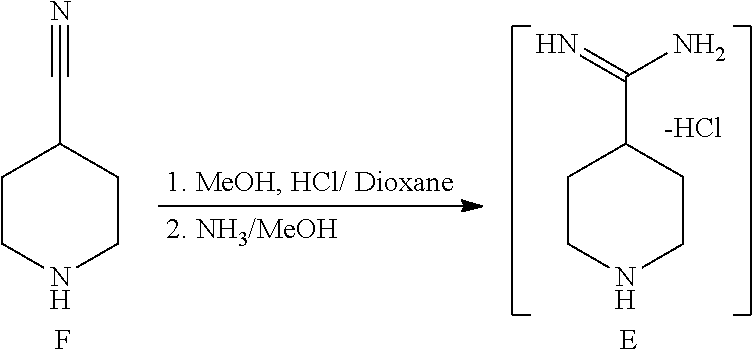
C1CNCCC1C(N)=N.[-HCl].C1CNCCC1C#N.F.[E]
